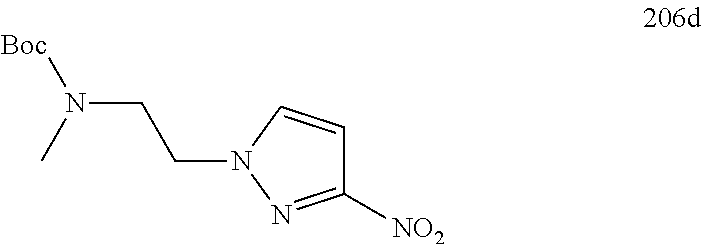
C1([NO2])=NN(CCN([Boc])C)C=C1
